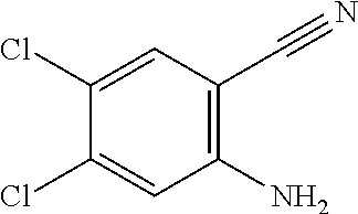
C1(N)=C(C#N)C=C(Cl)C(Cl)=C1
